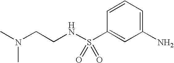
C1(N)=CC=CC(S(NCCN(C)C)(=O)=O)=C1
